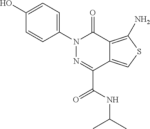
C1=C(O)C=CC(N2N=C(C(=O)NC(C)C)C3=CSC(N)=C3C2=O)=C1
